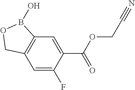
C12=C(C=C(F)C(C(OCC#N)=O)=C1)COB2O
